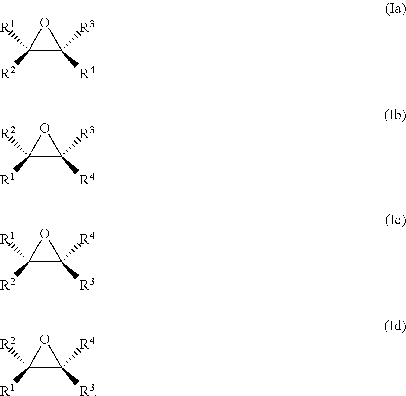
C1([R2])([R1])C([R4])([R3])O1.C1([R1])([R2])C([R4])([R3])O1.C1([R2])([R1])C([R3])([R4])O1.C1([R1])([R2])C([R3])([R4])O1
